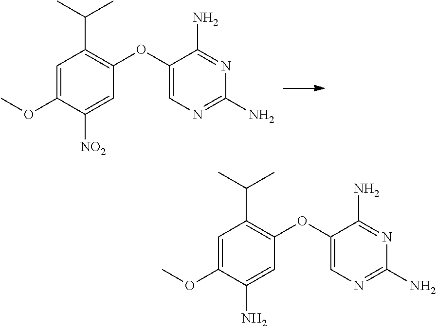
C1(OC)=CC(C(C)C)=C(OC2=CN=C(N)N=C2N)C=C1[NO2].C1(OC)=CC(C(C)C)=C(OC2=CN=C(N)N=C2N)C=C1N
